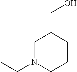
C1N(CC)CCCC1CO
